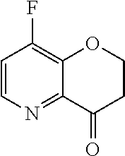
C12=C(F)C=CN=C1C(=O)CCO2
